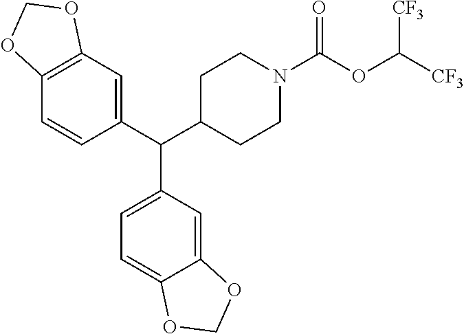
C12=C(C=C(C(C3CCN(C(OC([CF3])[CF3])=O)CC3)C3=CC=C4C(=C3)OCO4)C=C1)OCO2
